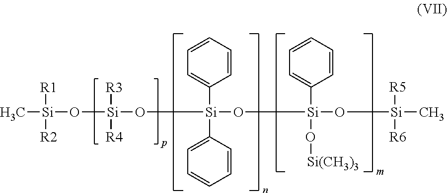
C[Si]([R1])([R2])O[Si]([R3])([R4])O[Si](C1=CC=CC=C1)(C1=CC=CC=C1)O[Si](C1=CC=CC=C1)(O[Si(CH3)3])O[Si]([R5])([R6])C
